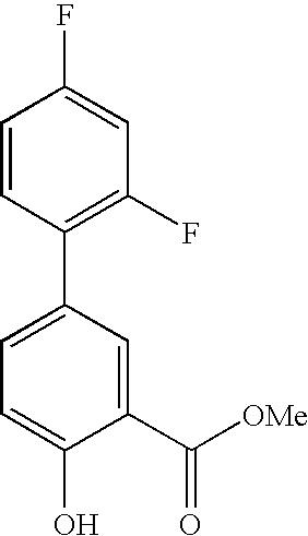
C1(C2=CC=C(O)C(C([OMe])=O)=C2)=C(F)C=C(F)C=C1
